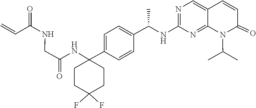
C12=NC(NC(C3=CC=C(C4(NC(=O)CNC(C=C)=O)CCC(F)(F)CC4)C=C3)C)=NC=C1C=CC(=O)N2C(C)C
